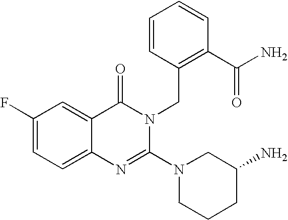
C12=CC=C(F)C=C1C(=O)N(CC1=C(C(N)=O)C=CC=C1)C(N1CCCC(N)C1)=N2
